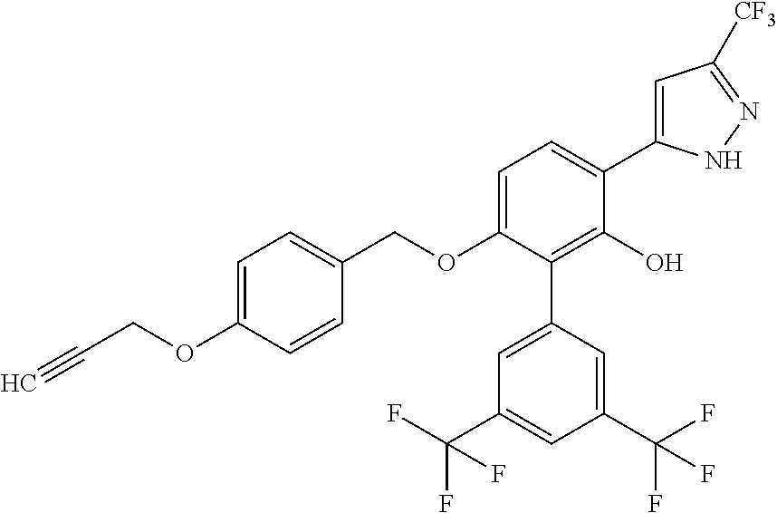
C1(OCC2=CC=C(OCC#C)C=C2)=CC=C(C2=CC([CF3])=NN2)C(O)=C1C1=CC(C(F)(F)F)=CC(C(F)(F)F)=C1
